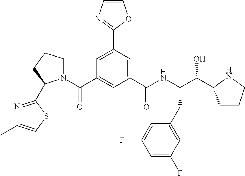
C1=C(C2=NC=CO2)C=C(C(NC(C(C2CCCN2)O)CC2=CC(F)=CC(F)=C2)=O)C=C1C(=O)N1CCCC1C1=NC(C)=CS1
